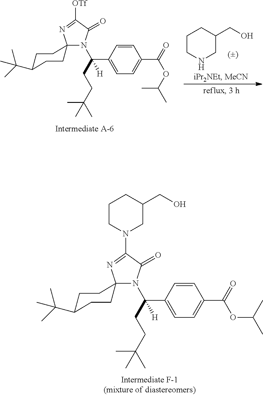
C(C(C)(C)C)CC(C1=CC=C(C(=O)OC(C)C)C=C1)([H])N1C2(CCC(C(C)(C)C)CC2)N=C(N2CC(CO)CCC2)C1=O.C(C(C)(C)C)CC(C1=CC=C(C(=O)OC(C)C)C=C1)([H])N1C2(CCC(C(C)(C)C)CC2)N=C([OTf])C1=O.C1CNCC(CO)C1
